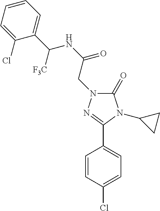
C1(=O)N(CC(NC(C2=CC=CC=C2Cl)[F3C])=O)N=C(C2=CC=C(Cl)C=C2)N1C1CC1
